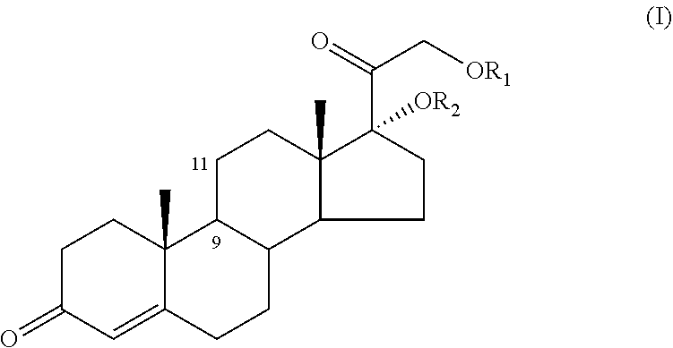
C1C(=O)C=C2C(C)(C1)C1C(CC2)C2C(C)(CC1)C(C(=O)C[OR1])([OR2])CC2
